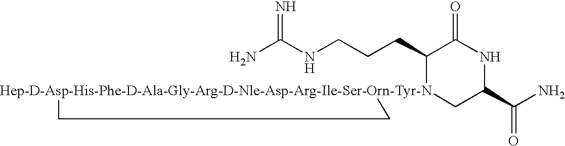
NC(NCCCC1[Hep-D-Asp-His-Phe-D-Ala-Gly-Arg-D-Nle-Asp-Arg-Ile-Ser-Orn-Tyr-N]2(CC(C(N)=O)NC1=O)CC2)=N
